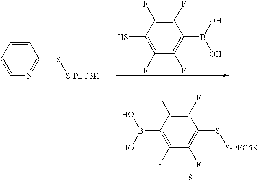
C1(F)=C(F)C(B(O)O)=C(F)C(F)=C1S[S-PEG5K].C1(F)=C(F)C(S)=C(F)C(F)=C1B(O)O.C1=CC=CN=C1S[S-PEG5K]
